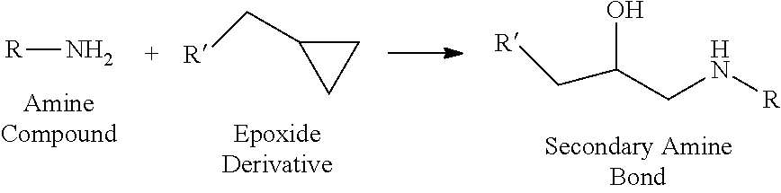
N[R].[R]NCC(C[R])O.C1C(C[R])C1
